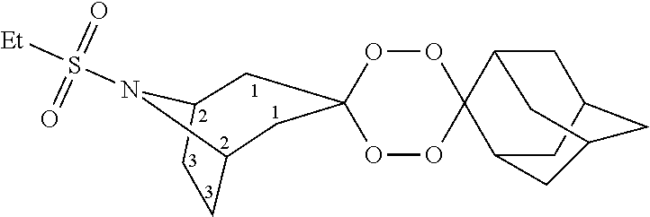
C12CCC(N1S([Et])(=O)=O)CC1(C2)OOC2(OO1)C1CC3CC2CC(C1)C3
